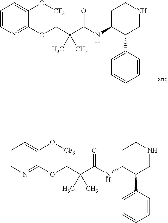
C1=CN=C(OCC(C(NC2C(C3=CC=CC=C3)CNCC2)=O)(C)C)C(O[CF3])=C1.C1=CN=C(OCC(C(NC2C(C3=CC=CC=C3)CNCC2)=O)(C)C)C(O[CF3])=C1
